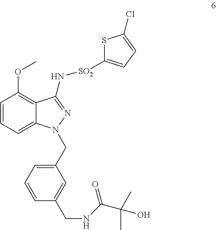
C1=CC=C2C(=C1OC)C(N[SO2]C1=CC=C(Cl)S1)=NN2CC1=CC=CC(CNC(C(C)(O)C)=O)=C1
